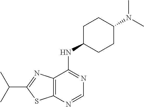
C1=NC2=C(C(NC3CCC(N(C)C)CC3)=N1)N=C(C(C)C)S2
